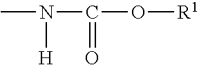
CN(C(O[R1])=O)[H]
